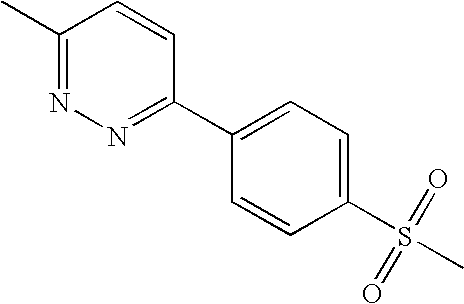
C1(C)=NN=C(C2=CC=C(S(C)(=O)=O)C=C2)C=C1
